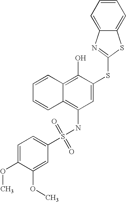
C1=CC=CC2=C(O)C(SC3=NC4=CC=CC=C4S3)=CC(NS(C3=CC=C(OC)C(OC)=C3)(=O)=O)=C12
